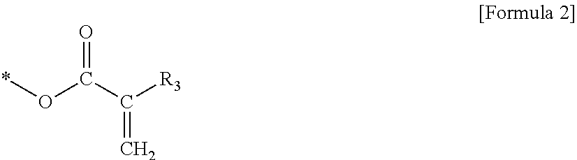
O(C(C(=C)[R3])=O)*
